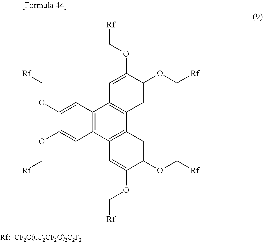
C12=C(C3=C(C4=C1C=C(OC[Rf])C(OC[Rf])=C4)C=C(OC[Rf])C(OC[Rf])=C3)C=C(OC[Rf])C(OC[Rf])=C2
